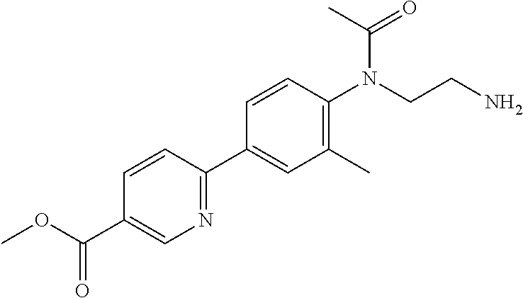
C(C1=CN=C(C2=CC(C)=C(N(CCN)C(=O)C)C=C2)C=C1)(=O)OC
